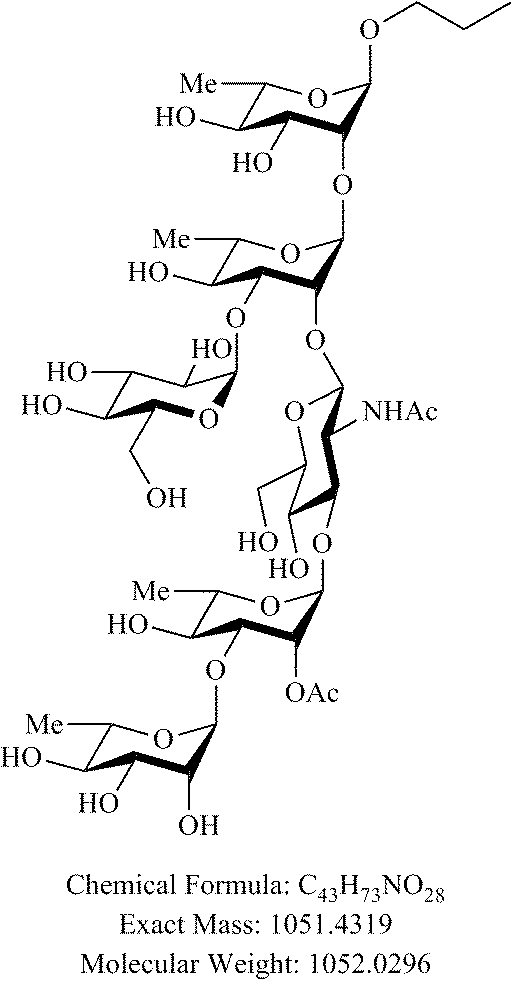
C1([Me])C(O)C(OC2OC(CO)C(O)C(O)C2O)C(OC2OC(CO)C(O)C(OC3C([OAc])C(OC4C(O)C(O)C(O)C([Me])O4)C(O)C([Me])O3)C2[NHAc])C(OC2C(O)C(O)C([Me])OC2OCCC)O1
